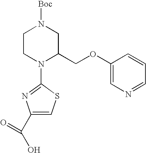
C1CN(C2=NC(C(O)=O)=CS2)C(COC2=CN=CC=C2)CN1[Boc]
